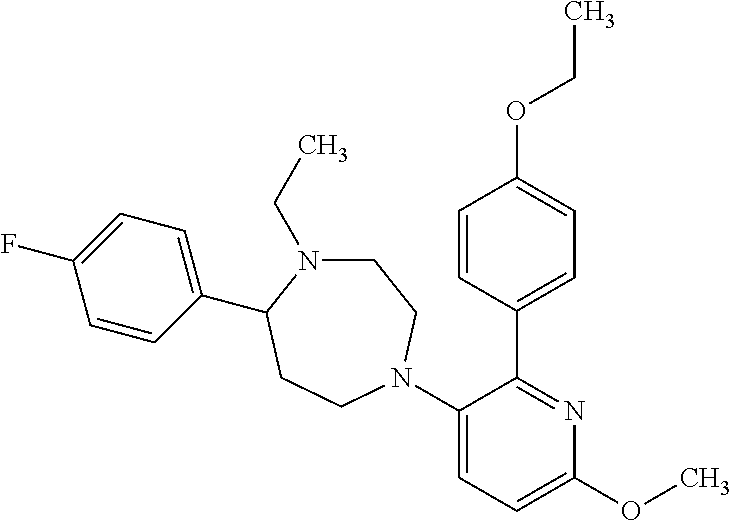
C1(N2CCC(C3=CC=C(F)C=C3)N(CC)CC2)=CC=C(OC)N=C1C1=CC=C(OCC)C=C1
